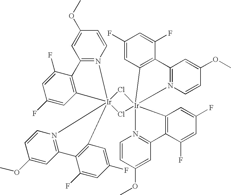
C12=N(C=CC(OC)=C1)[Ir]13(C4=C2C(F)=CC(F)=C4)(Cl[Ir]24(Cl1)(C1=C(C(F)=CC(F)=C1)C1=N2C=CC(OC)=C1)N1=C(C=C(OC)C=C1)C1=C4C=C(F)C=C1F)C1=C(C(F)=CC(F)=C1)C1=N3C=CC(OC)=C1
